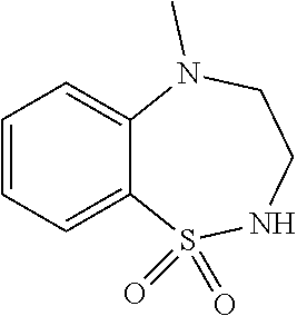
C1=CC=C2C(=C1)N(C)CCNS2(=O)=O
